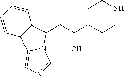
C1=CC2=C(C=C1)C(CC(C1CCNCC1)O)N1C2=CN=C1
